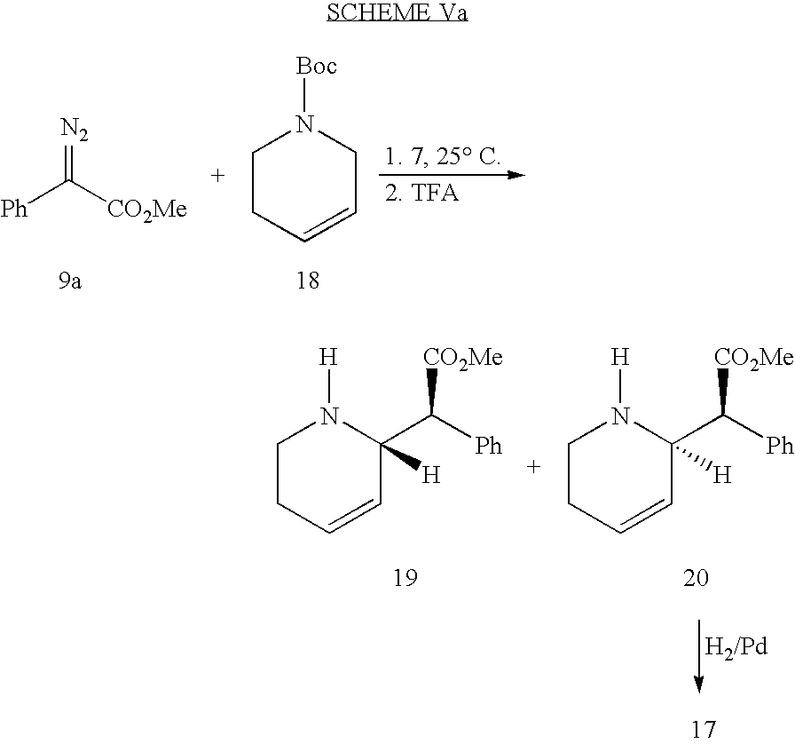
[Ph]C([CO2Me])=[N2].C1CC=CCN1[Boc].C1CC=CC(C([Ph])[CO2Me])([H])N1[H].C1CC=CC(C([Ph])[CO2Me])([H])N1[H]
